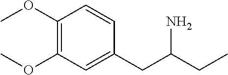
C1(OC)=C(OC)C=C(CC(CC)N)C=C1
